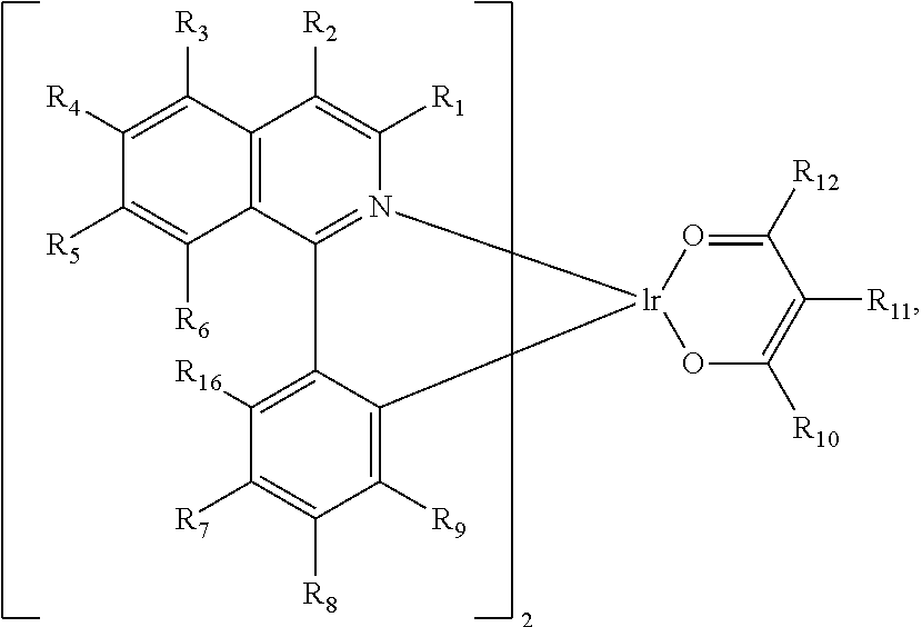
C1([R4])=C([R3])C2=C(C([R6])=C1[R5])C1=N(C([R1])=C2[R2])[lr]2(C3=C([R9])C([R8])=C([R7])C([R16])=C13)O=C([R12])C([R11])=C([R10])O2
